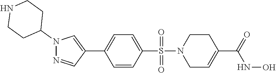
C1(C2=CC=C(S(N3CCC(C(=O)NO)=CC3)(=O)=O)C=C2)=CN(C2CCNCC2)N=C1
